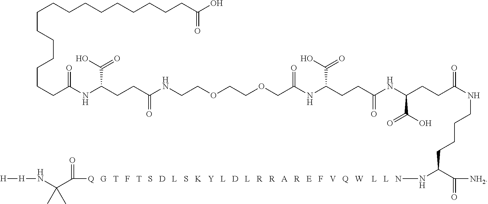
[H][H]NC(C)(C)C([Q   G   T   F   T   S   D   L   S   K   Y   L   D   L   R   R   A   R   E   F   V   Q   W    L   L   N]NC(C([NH2])=O)CCCCNC(CCC(NC(CCC(NC(COCCOCCNC(CCC(NC(CCCCCCCCCCCCCCCCC(O)=O)=O)C(=O)O)=O)=O)C(=O)O)=O)C(O)=O)=O)=O
